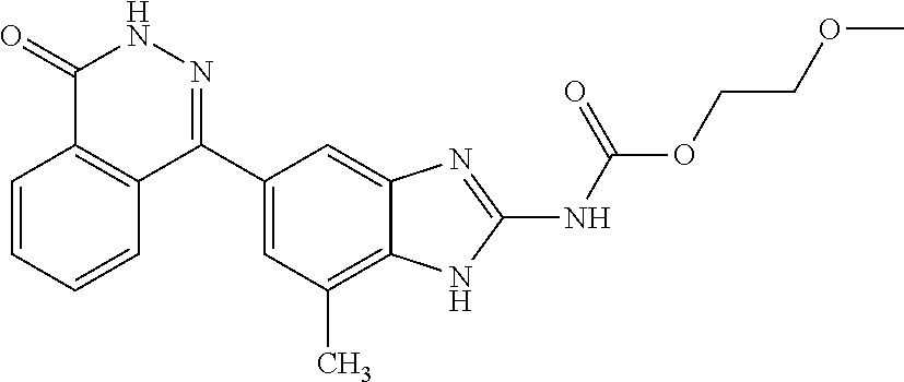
O(C(=O)NC1=NC2=CC(C3=NNC(=O)C4=C3C=CC=C4)=CC(C)=C2N1)CCOC
